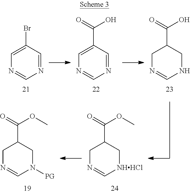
N1=CC(Br)=CN=C1.N1=CC(C(O)=O)=CN=C1.N1CC(C(O)=O)CN=C1.[NHHCl]1CC(C(OC)=O)CN=C1.N1([PG])CC(C(OC)=O)CN=C1
